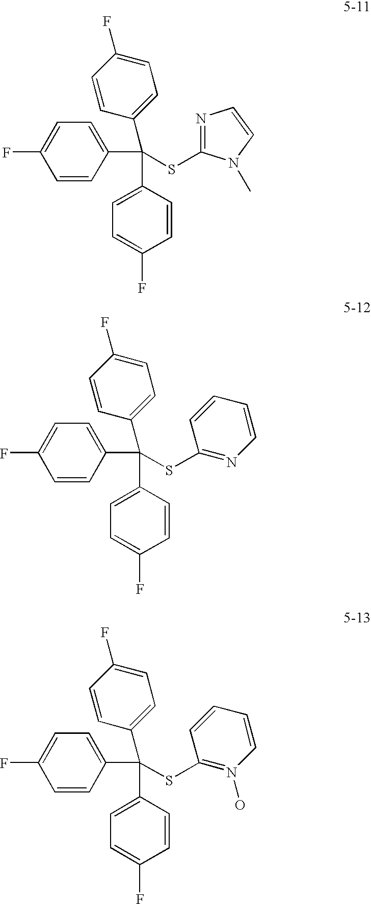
C1=CC(C(C2=CC=C(F)C=C2)(SC2=NC=CN2C)C2=CC=C(F)C=C2)=CC=C1F.C1=CC(C(C2=CC=C(F)C=C2)(SC2=NC=CC=C2)C2=CC=C(F)C=C2)=CC=C1F.C1=CC(C(C2=CC=C(F)C=C2)(SC2=N(O)C=CC=C2)C2=CC=C(F)C=C2)=CC=C1F
